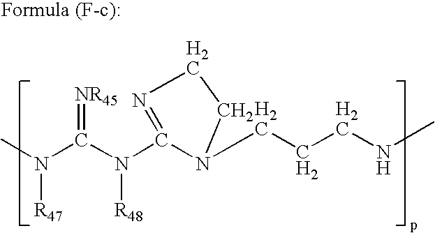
CN(C(N(C1=NCCN1CCCNC)[R48])=[NR45])[R47]
